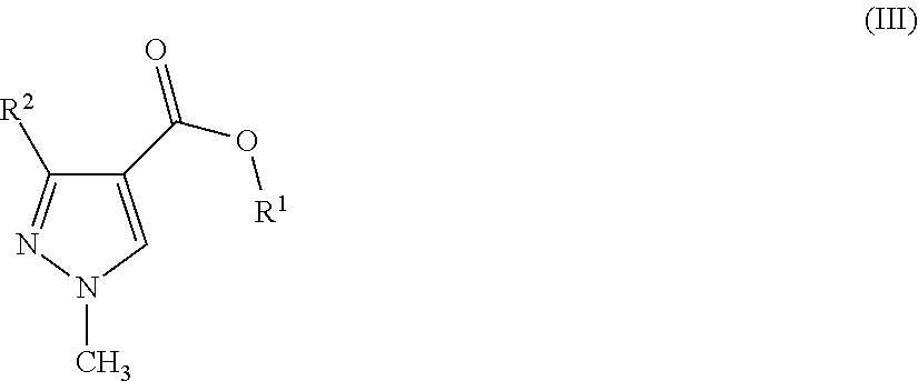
C1(C(O[R1])=O)=CN(C)N=C1[R2]
